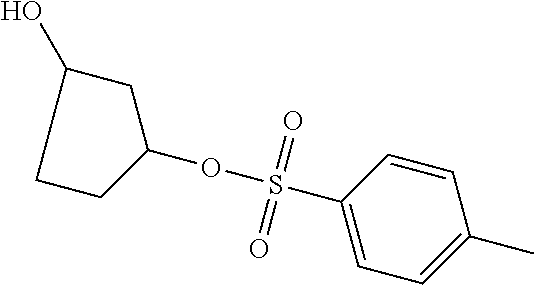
C1C(OS(=O)(=O)C2=CC=C(C)C=C2)CC(O)C1
